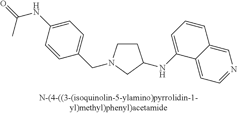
C1CN(CC2=CC=C(NC(C)=O)C=C2)CC1NC1=CC=CC2=CN=CC=C12
